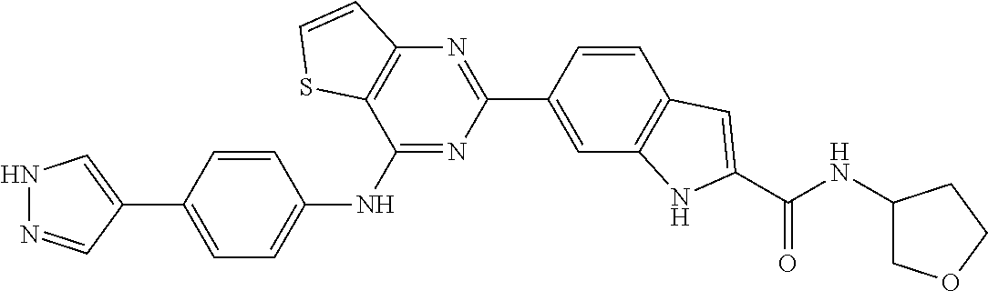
C1=C(C2=CNN=C2)C=CC(NC2=NC(C3=CC4=C(C=C3)C=C(C(NC3COCC3)=O)N4)=NC3=C2SC=C3)=C1
